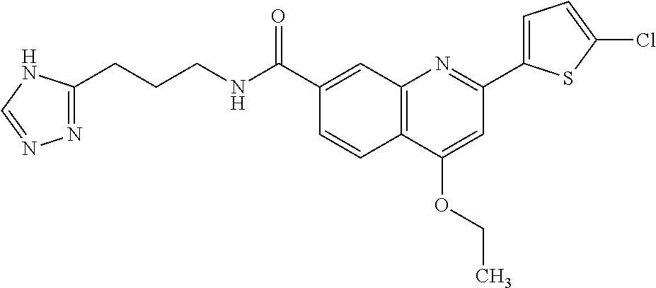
C1(C(NCCCC2=NN=CN2)=O)=CC2=C(C=C1)C(OCC)=CC(C1=CC=C(Cl)S1)=N2
